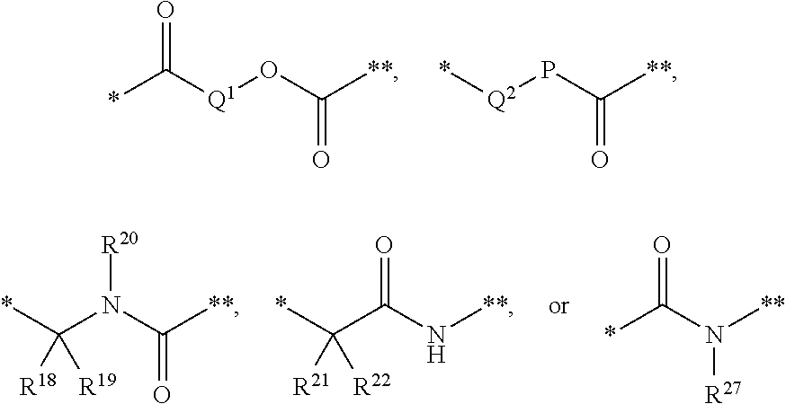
*C([Q1]OC([**])=O)=O.*[Q2]PC([**])=O.*C(N(C([**])=O)[R20])([R18])[R19].*C(C(N[**])=O)([R21])[R22].*C(N([**])[R27])=O
